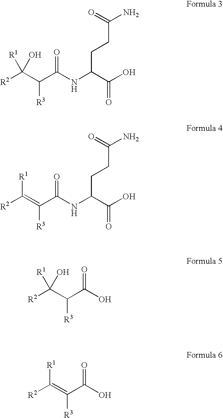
[R2]C(C(C(NC(C(O)=O)CCC(N)=O)=O)[R3])([R1])O.[R2]C(=C(C(NC(C(O)=O)CCC(N)=O)=O)[R3])[R1].[R2]C(C(C(O)=O)[R3])([R1])O.[R2]C(=C(C(O)=O)[R3])[R1]
